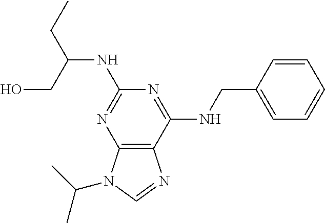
C1(NCC2=CC=CC=C2)=NC(NC(CC)CO)=NC2=C1N=CN2C(C)C
